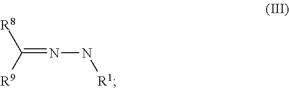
[R8]C([R9])=NN[R1]
